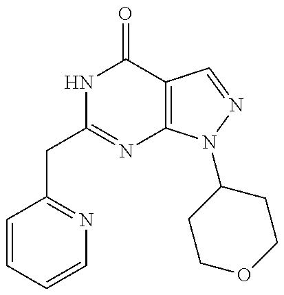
C1=CC=CN=C1CC1=NC2=C(C(=O)N1)C=NN2C1CCOCC1
